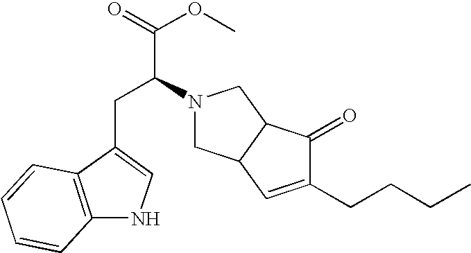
C(C(N1CC2C(C1)C(=O)C(CCCC)=C2)C(=O)OC)C1=CNC2=C1C=CC=C2
